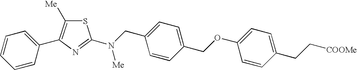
S1C([Me])=C(C2=CC=CC=C2)N=C1N(CC1=CC=C(COC2=CC=C(CC[COOMe])C=C2)C=C1)[Me]
